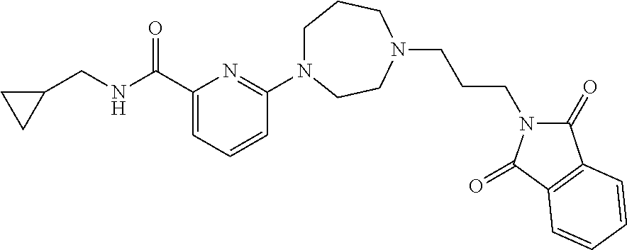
C(NC(C1=CC=CC(N2CCCN(CCCN3C(=O)C4=C(C3=O)C=CC=C4)CC2)=N1)=O)C1CC1
